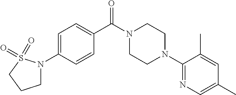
C1=C(N2CCCS2(=O)=O)C=CC(C(N2CCN(C3=NC=C(C)C=C3C)CC2)=O)=C1
